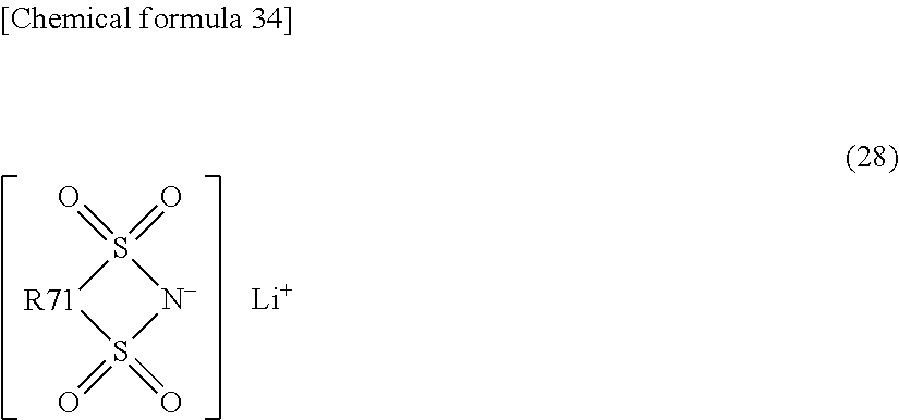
S1(=O)(=O)[R71]S(=O)(=O)[N-]1.[Li]
